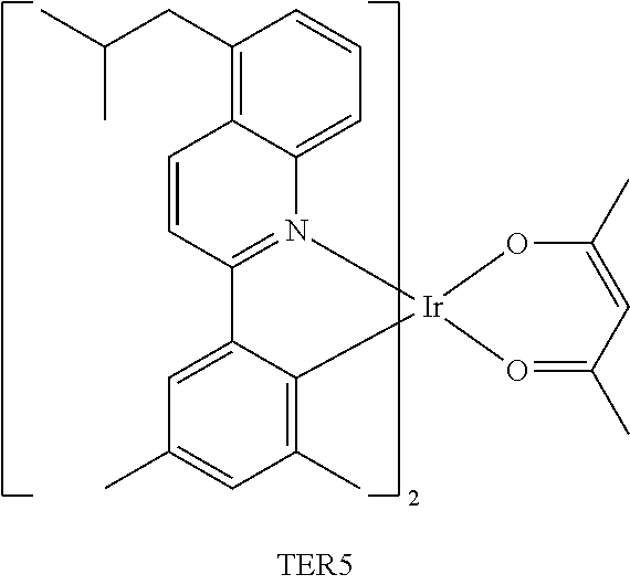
CC(CC1=C2C(=CC=C1)N1=C(C=C2)C2=CC(C)=CC(C)=C2[Ir]12O=C(C)C=C(C)O2)C
